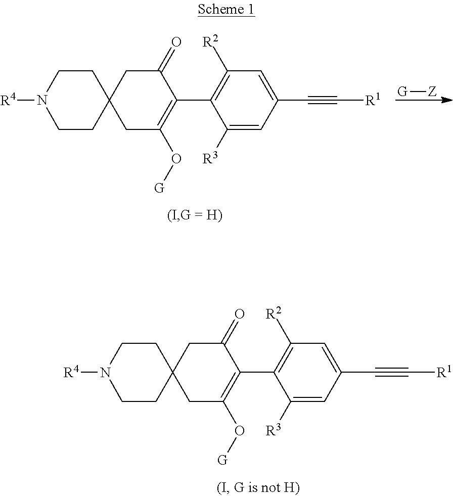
[R4]N1CCC2(CC1)CC(=O)C(C1=C([R2])C=C(C#C[R1])C=C1[R3])=C(O[G])C2.[R4]N1CCC2(CC1)CC(=O)C(C1=C([R2])C=C(C#C[R1])C=C1[R3])=C(O[G])C2.[G][Z]
